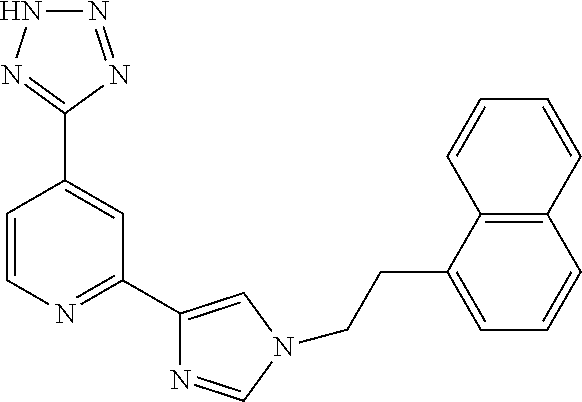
C1=CN=C(C2=CN(CCC3=CC=CC4=C3C=CC=C4)C=N2)C=C1C1=NNN=N1
